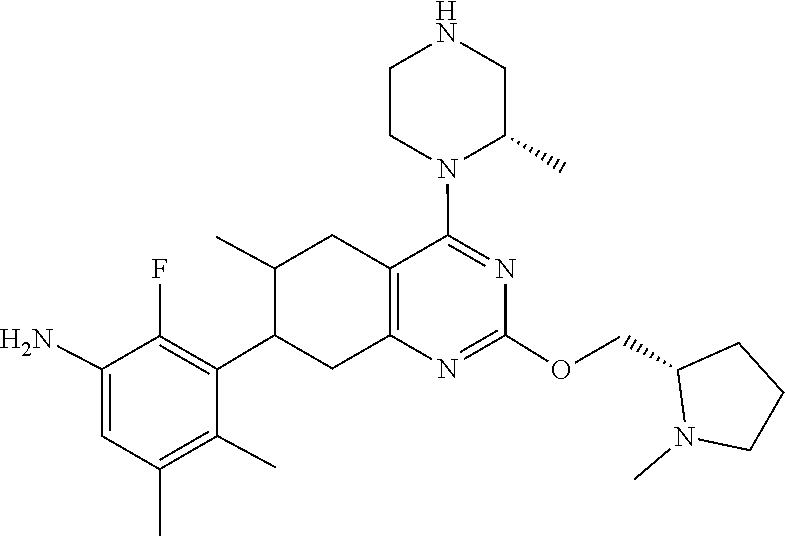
C1(OCC2CCCN2C)=NC2=C(C(N3CCNCC3C)=N1)CC(C)C(C1=C(F)C(N)=CC(C)=C1C)C2
